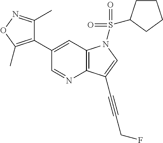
C1(C2=C(C)ON=C2C)=CC2=C(N=C1)C(C#CCF)=CN2S(=O)(=O)C1CCCC1
